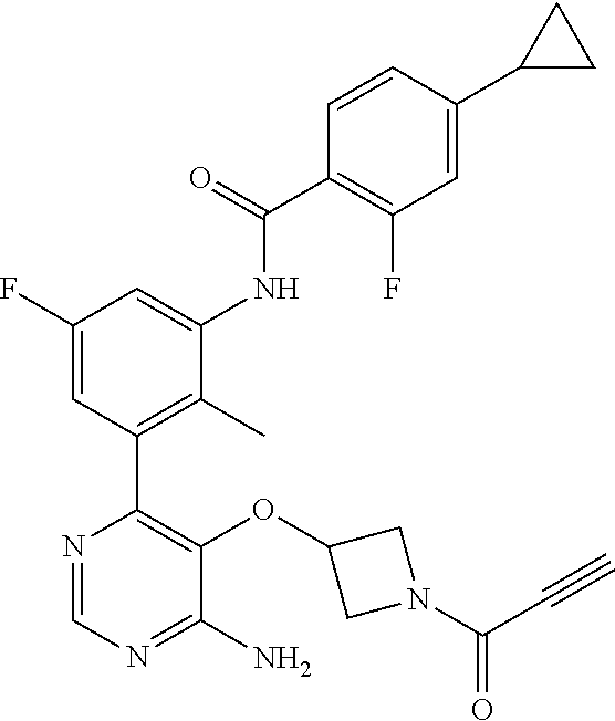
C1(F)=CC(C2=C(OC3CN(C(=O)C#C)C3)C(N)=NC=N2)=C(C)C(NC(C2=C(F)C=C(C3CC3)C=C2)=O)=C1
